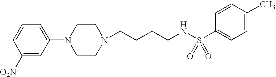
C1([O2N])=CC(N2CCN(CCCCNS(C3=CC=C(C)C=C3)(=O)=O)CC2)=CC=C1
